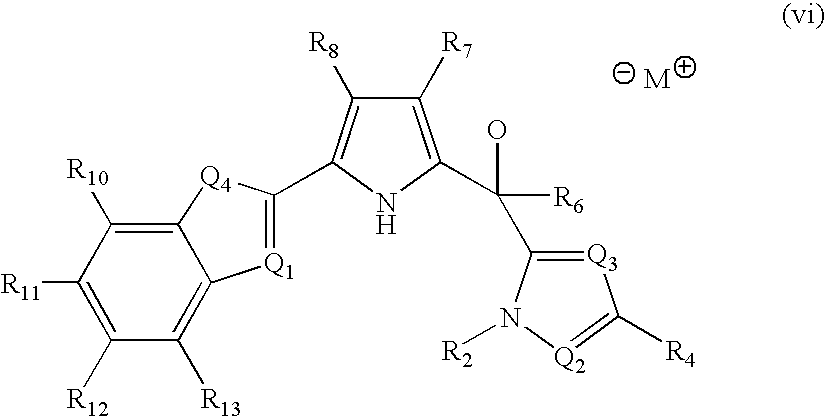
C1([R10])=C2[Q4]C(C3=C([R8])C([R7])=C(C([R6])(O)C4=[Q3]C([R4])=[Q2]N4[R2])N3)=[Q1]C2=C([R13])C([R12])=C1[R11]
